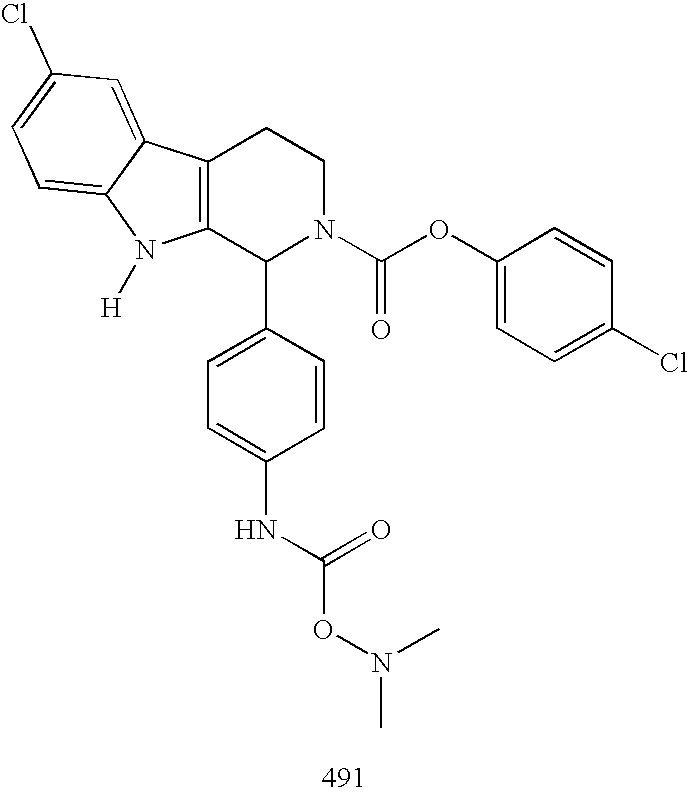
C12=C(C(C3=CC=C(NC(=O)ON(C)C)C=C3)N(C(OC3=CC=C(Cl)C=C3)=O)CC1)N([H])C1=CC=C(Cl)C=C21
